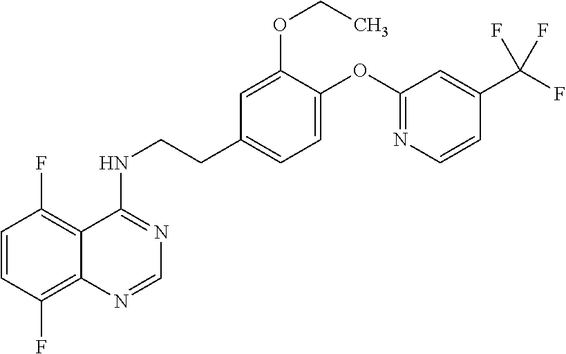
C1=CC(F)=C2C(=C1F)C(NCCC1=CC=C(OC3=NC=CC(C(F)(F)F)=C3)C(OCC)=C1)=NC=N2
